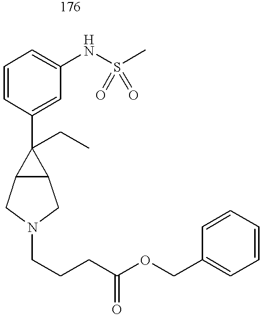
C1=CC(C2(CC)C3C2CN(CCCC(OCC2=CC=CC=C2)=O)C3)=CC(NS(C)(=O)=O)=C1
